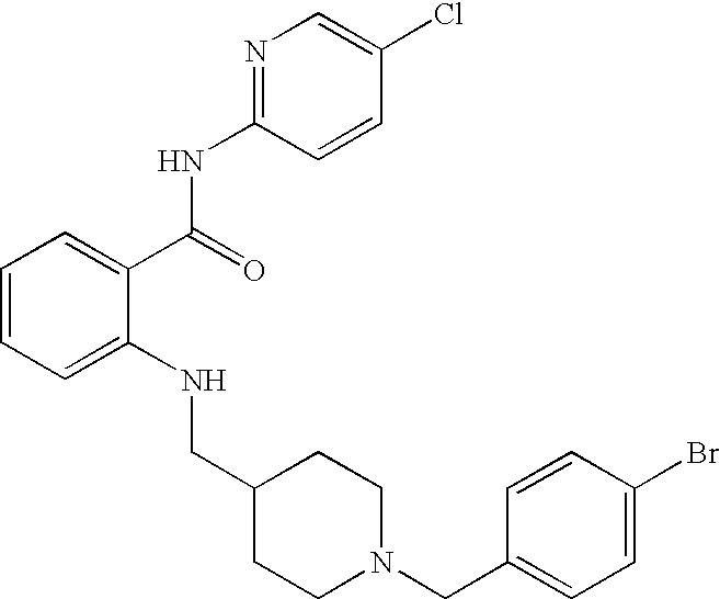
C1=CC=C(NCC2CCN(CC3=CC=C(Br)C=C3)CC2)C(C(NC2=NC=C(Cl)C=C2)=O)=C1
